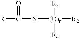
[R]C([X][(C)n]([R2])([R3])[R4])=O
